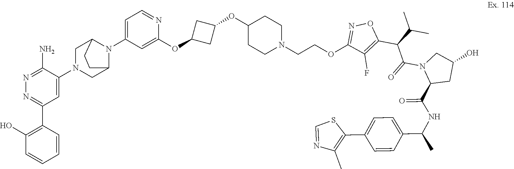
C1(N)=NN=C(C2=C(O)C=CC=C2)C=C1N1CC2N(C3=CC=NC(OC4CC(OC5CCN(CCOC6=NOC(C(C(C)C)C(N7C(C(=O)NC(C8=CC=C(C9=C(C)N=CS9)C=C8)C)CC(O)C7)=O)=C6F)CC5)C4)=C3)C(C1)CC2
